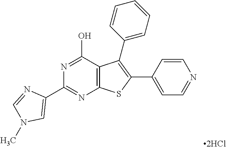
N1=C(O)C2=C(N=C1C1=CN(C)C=N1)SC(C1=CC=NC=C1)=C2C1=CC=CC=C1
